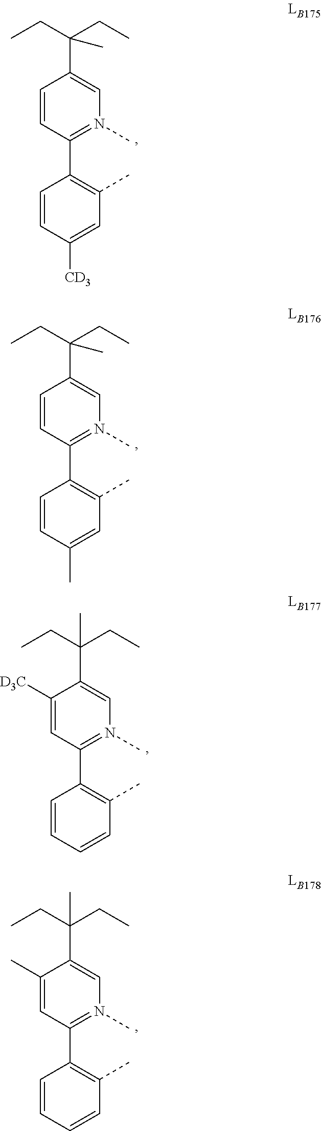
C1=CC(C2=C(C)C=C([CD3])C=C2)=N(C)C=C1C(CC)(CC)C.C1=CC(C2=C(C)C=C(C)C=C2)=N(C)C=C1C(CC)(CC)C.C1([D3C])=CC(C2=C(C)C=CC=C2)=N(C)C=C1C(CC)(CC)C.C1(C)=CC(C2=C(C)C=CC=C2)=N(C)C=C1C(CC)(CC)C
